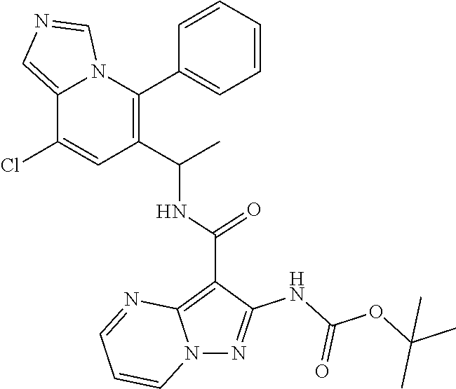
C1(C(C)NC(C2=C3N(N=C2NC(=O)OC(C)(C)C)C=CC=N3)=O)=C(C2=CC=CC=C2)N2C(=CN=C2)C(Cl)=C1
